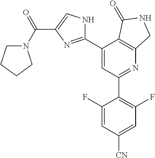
C1(C2=C(F)C=C([CN])C=C2F)=NC2=C(C(C3=NC(C(=O)N4CCCC4)=CN3)=C1)C(=O)NC2
